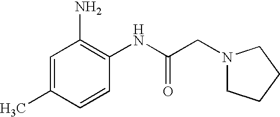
C1=C(C)C=CC(NC(CN2CCCC2)=O)=C1N
